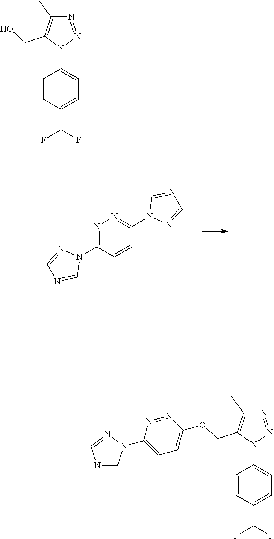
N1=NN(C2=CC=C(C(F)F)C=C2)C(CO)=C1C.N1=C(N2N=CN=C2)C=CC(N2N=CN=C2)=N1.N1=NN(C2=CC=C(C(F)F)C=C2)C(COC2=CC=C(N3C=NC=N3)N=N2)=C1C
